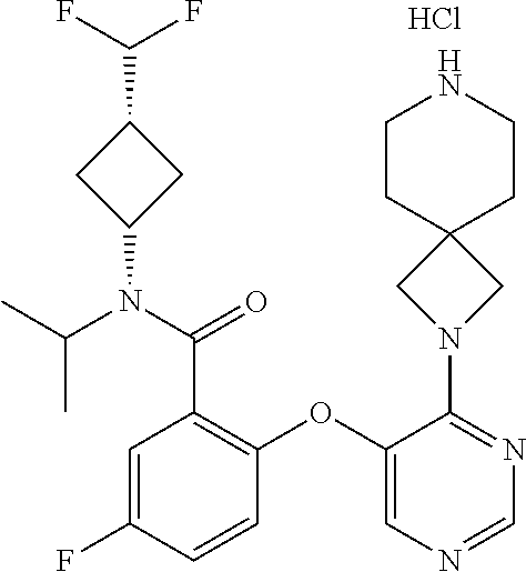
C1=C(F)C=CC(OC2=CN=CN=C2N2CC3(C2)CCNCC3)=C1C(N(C(C)C)C1CC(C(F)F)C1)=O.Cl
